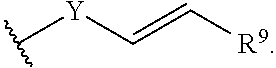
C([Y]C)=C[R9]
